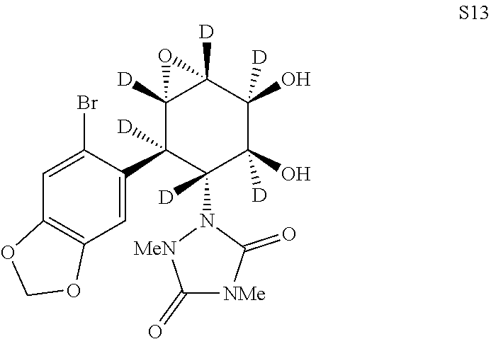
C1=C(Br)C(C2([D])C(N3[MeN]C(=O)[NMe]C3=O)([D])C(O)([D])C(O)([D])C3([D])C2([D])O3)=CC2=C1OCO2
